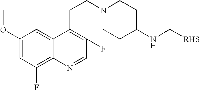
C1(OC)=CC(F)=C2C(=C1)C(CCN1CCC(NC[RHS])CC1)=C(F)C=N2
